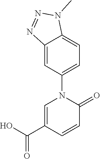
C1=C(C(O)=O)C=CC(=O)N1C1=CC=C2C(=C1)N=NN2C
